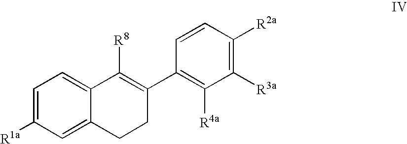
C1=C([R1a])C=C2C(=C1)C([R8])=C(C1=C([R4a])C([R3a])=C([R2a])C=C1)CC2
